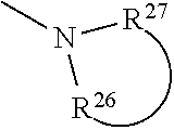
N([R27])([R26])C
